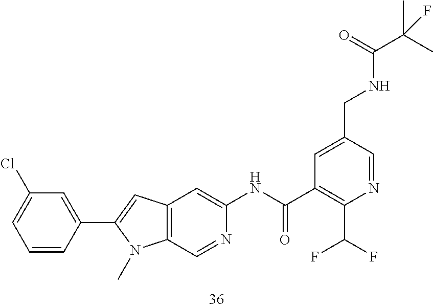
C1=C(CNC(=O)C(C)(C)F)C=NC(C(F)F)=C1C(NC1=CC2=C(C=N1)N(C)C(C1=CC(Cl)=CC=C1)=C2)=O
